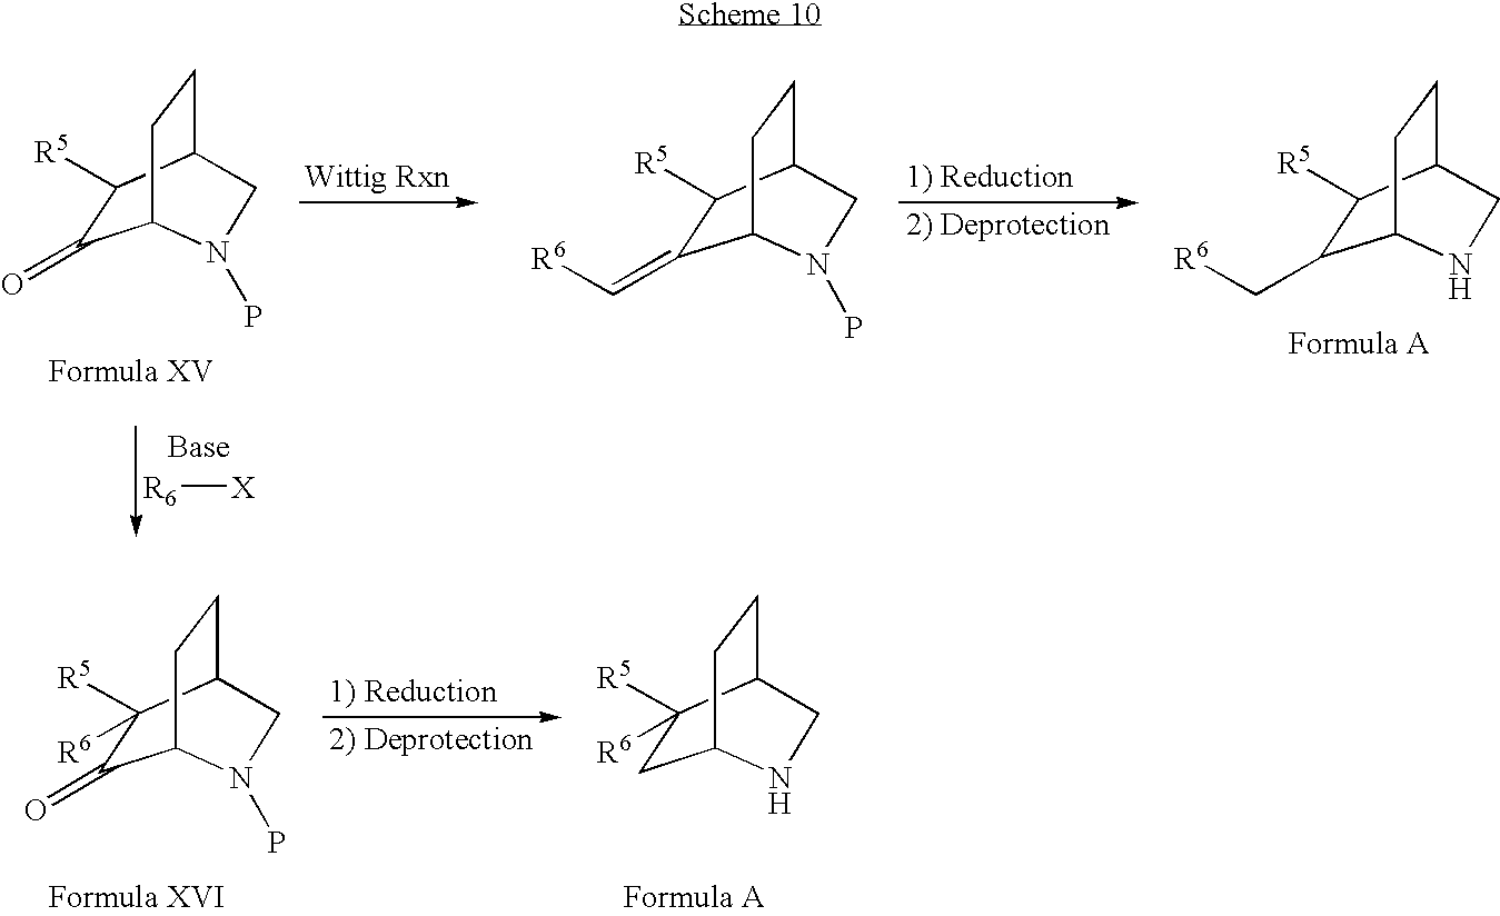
C1(=C[R6])C([R5])C2CCC1N(P)C2.C1(C[R6])C([R5])C2CCC1NC2.C1(=O)C([R5])C2CCC1N(P)C2.[R6][X].C1(=O)C([R5])([R6])C2CCC1N(P)C2.C1C([R5])([R6])C2CCC1NC2
